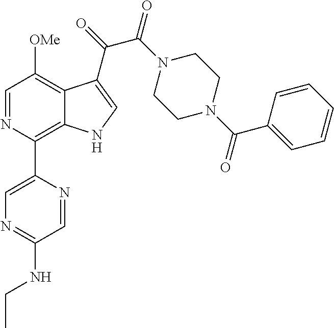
C1=NC(C2=CN=C(NCC)C=N2)=C2C(=C1[OMe])C(C(=O)C(N1CCN(C(C3=CC=CC=C3)=O)CC1)=O)=CN2
